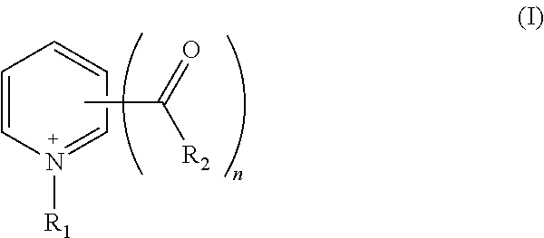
C1=CN([R1])=CC=C1.CC(=O)[R2]
